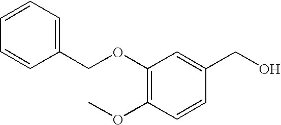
C1(OCC2=CC=CC=C2)=C(OC)C=CC(CO)=C1
